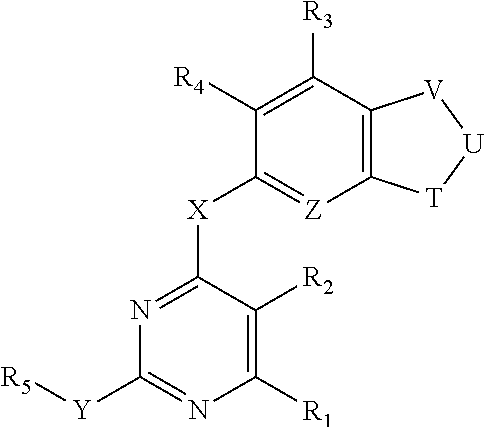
[X](C1=NC([Y][R5])=NC([R1])=C1[R2])C1=[Z]C2=C(C([R3])=C1[R4])[V][U][T]2
